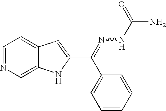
C1=NC=C2C(=C1)C=C(C(=NNC(N)=O)C1=CC=CC=C1)N2
